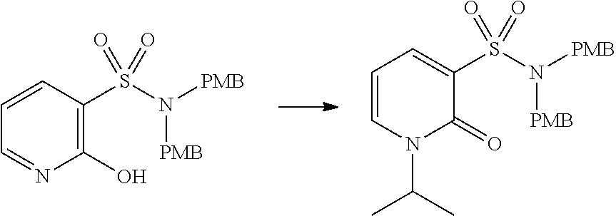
N1(C(C)C)C=CC=C(S(N([PMB])[PMB])(=O)=O)C1=O.N1=CC=CC(S(N([PMB])[PMB])(=O)=O)=C1O
